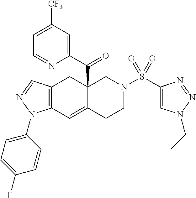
C12=C(C=NN1C1=CC=C(F)C=C1)CC1(C(C3=CC([CF3])=CC=N3)=O)C(=C2)CCN(S(C2=CN(CC)N=N2)(=O)=O)C1
